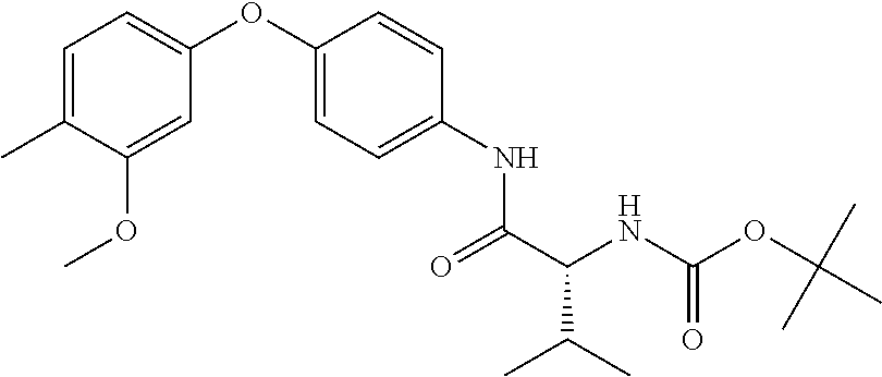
C1=C(C)C(OC)=CC(OC2=CC=C(NC(C(NC(OC(C)(C)C)=O)C(C)C)=O)C=C2)=C1
